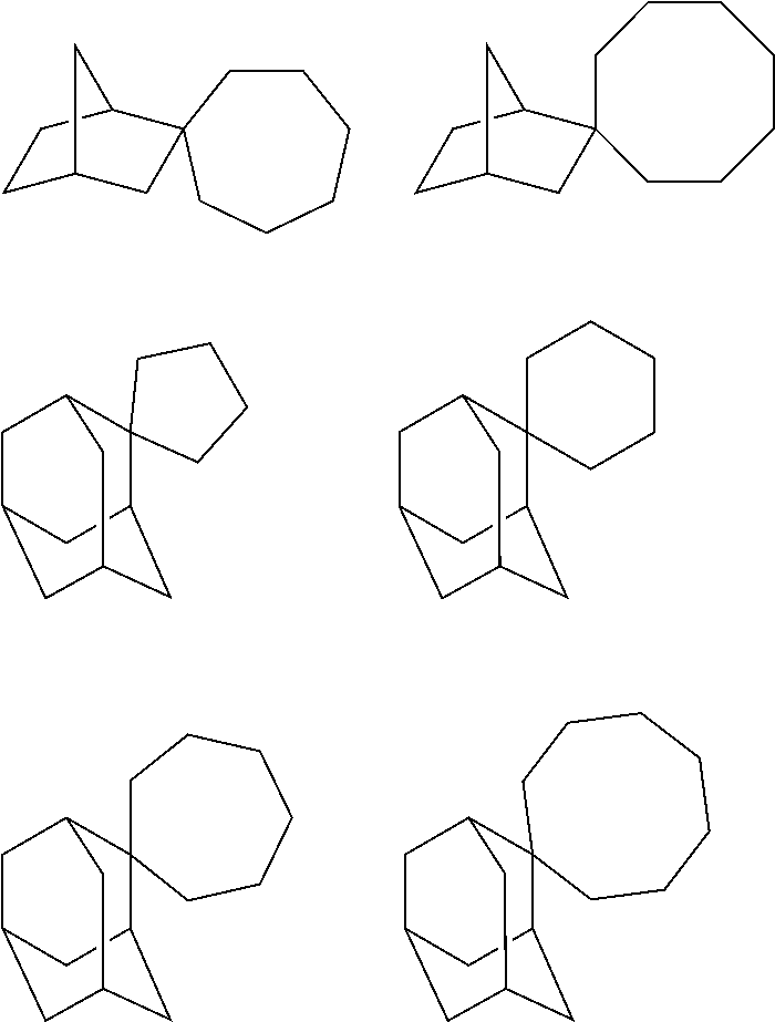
C1C2CC3(C(C1)C2)CCCCCC3.C1C2CC3(C(C1)C2)CCCCCCC3.C12(C3CC4CC(CC1C4)C3)CCCC2.C12(C3CC4CC(CC1C4)C3)CCCCC2.C12CC3CC(CC(C3)C13CCCCCC3)C2.C12CC3CC(CC(C3)C13CCCCCCC3)C2
